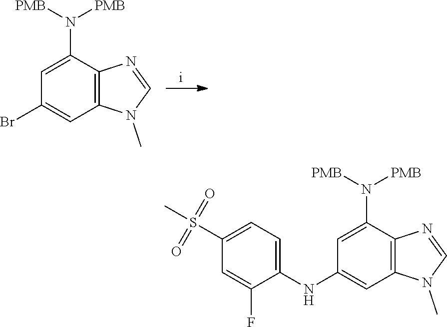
C1(N([PMB])[PMB])=CC(Br)=CC2=C1N=CN2C.C1(N([PMB])[PMB])=CC(NC2=CC=C(S(C)(=O)=O)C=C2F)=CC2=C1N=CN2C
